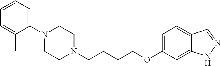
C1N(CCCCOC2=CC=C3C(=C2)NN=C3)CCN(C2=CC=CC=C2C)C1
